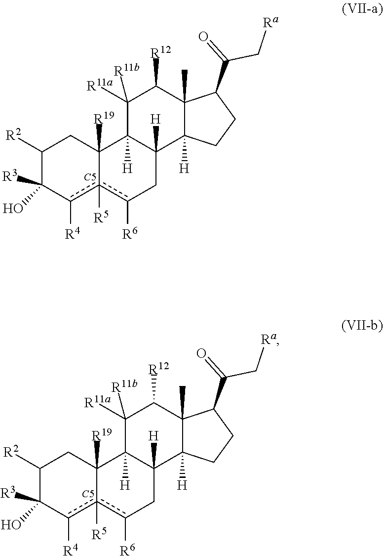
[C5].C1([R2])C([R3])(O)c([R4])c2([R5])c([R6])CC3([H])C([H])(C2([R19])C1)C([R11a])([R11b])C([R12])C1(C)C3([H])CCC1C(=O)C[Ra].[C5].C1([R2])C([R3])(O)c([R4])c2([R5])c([R6])CC3([H])C([H])(C2([R19])C1)C([R11a])([R11b])C([R12])C1(C)C3([H])CCC1C(=O)C[Ra]
